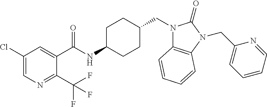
C1(Cl)=CN=C(C(F)(F)F)C(C(NC2CCC(CN3C4=C(N(CC5=CC=CC=N5)C3=O)C=CC=C4)CC2)=O)=C1
